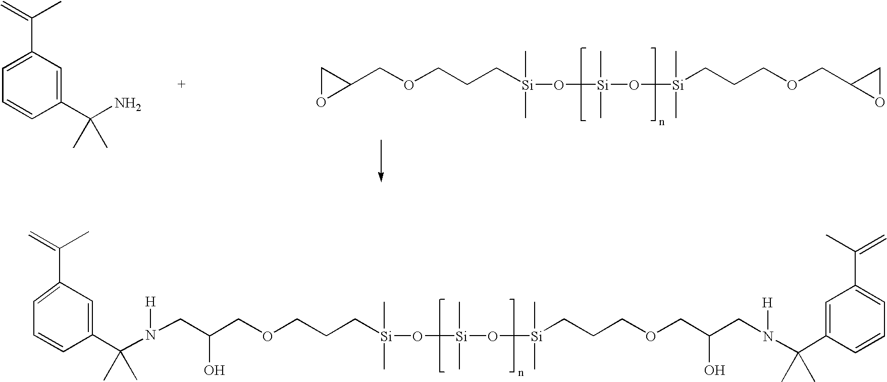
C1OC1COCCC[Si](C)(C)O[Si](C)(C)O[Si](C)(C)CCCOCC1OC1.C1=CC(C(N)(C)C)=CC(C(C)=C)=C1.C(C(COCCC[Si](C)(C)O[Si](C)(C)O[Si](C)(C)CCCOCC(CN(C(C1=CC(C(C)=C)=CC=C1)(C)C)[H])O)O)N(C(C1=CC(C(C)=C)=CC=C1)(C)C)[H]
